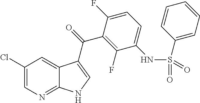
C1(Cl)=CN=C2C(=C1)C(C(=O)C1=C(F)C(NS(C3=CC=CC=C3)(=O)=O)=CC=C1F)=CN2
